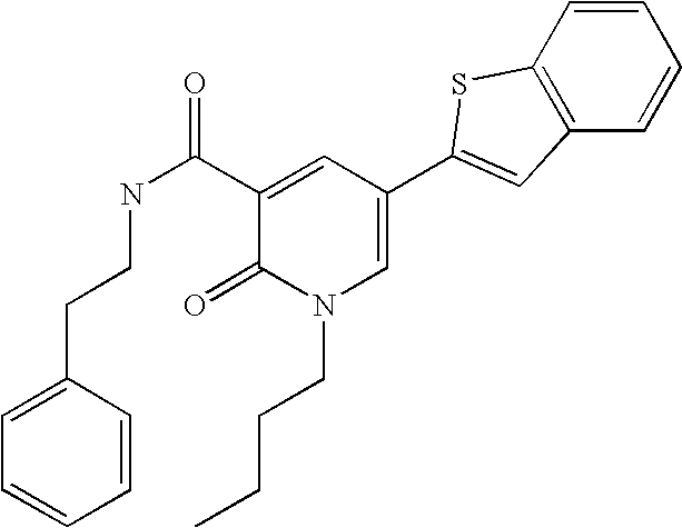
C1(CCNC(C2=CC(C3=CC4=C(C=CC=C4)S3)=CN(CCCC)C2=O)=O)=CC=CC=C1
